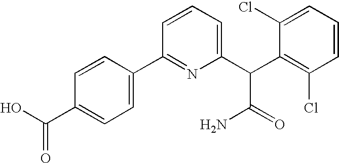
C1(C(O)=O)=CC=C(C2=NC(C(C3=C(Cl)C=CC=C3Cl)C(=O)N)=CC=C2)C=C1
